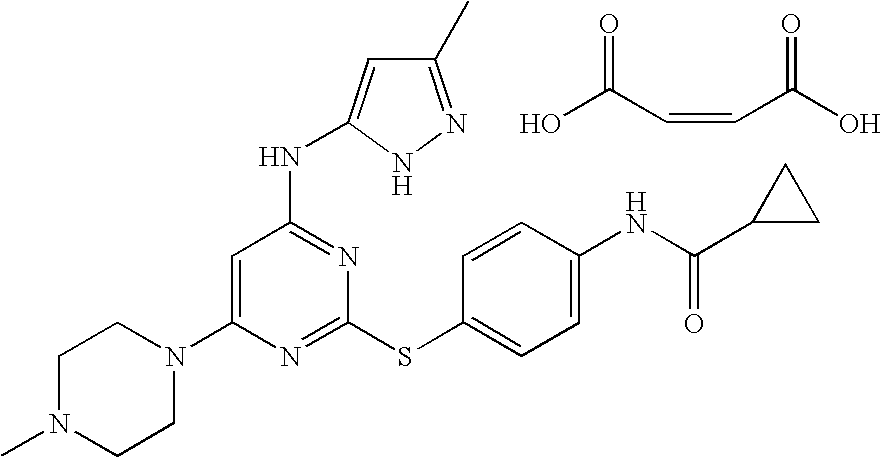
C1N(C)CCN(C2=CC(NC3=CC(C)=NN3)=NC(SC3=CC=C(NC(=O)C4CC4)C=C3)=N2)C1.OC(C=CC(O)=O)=O
